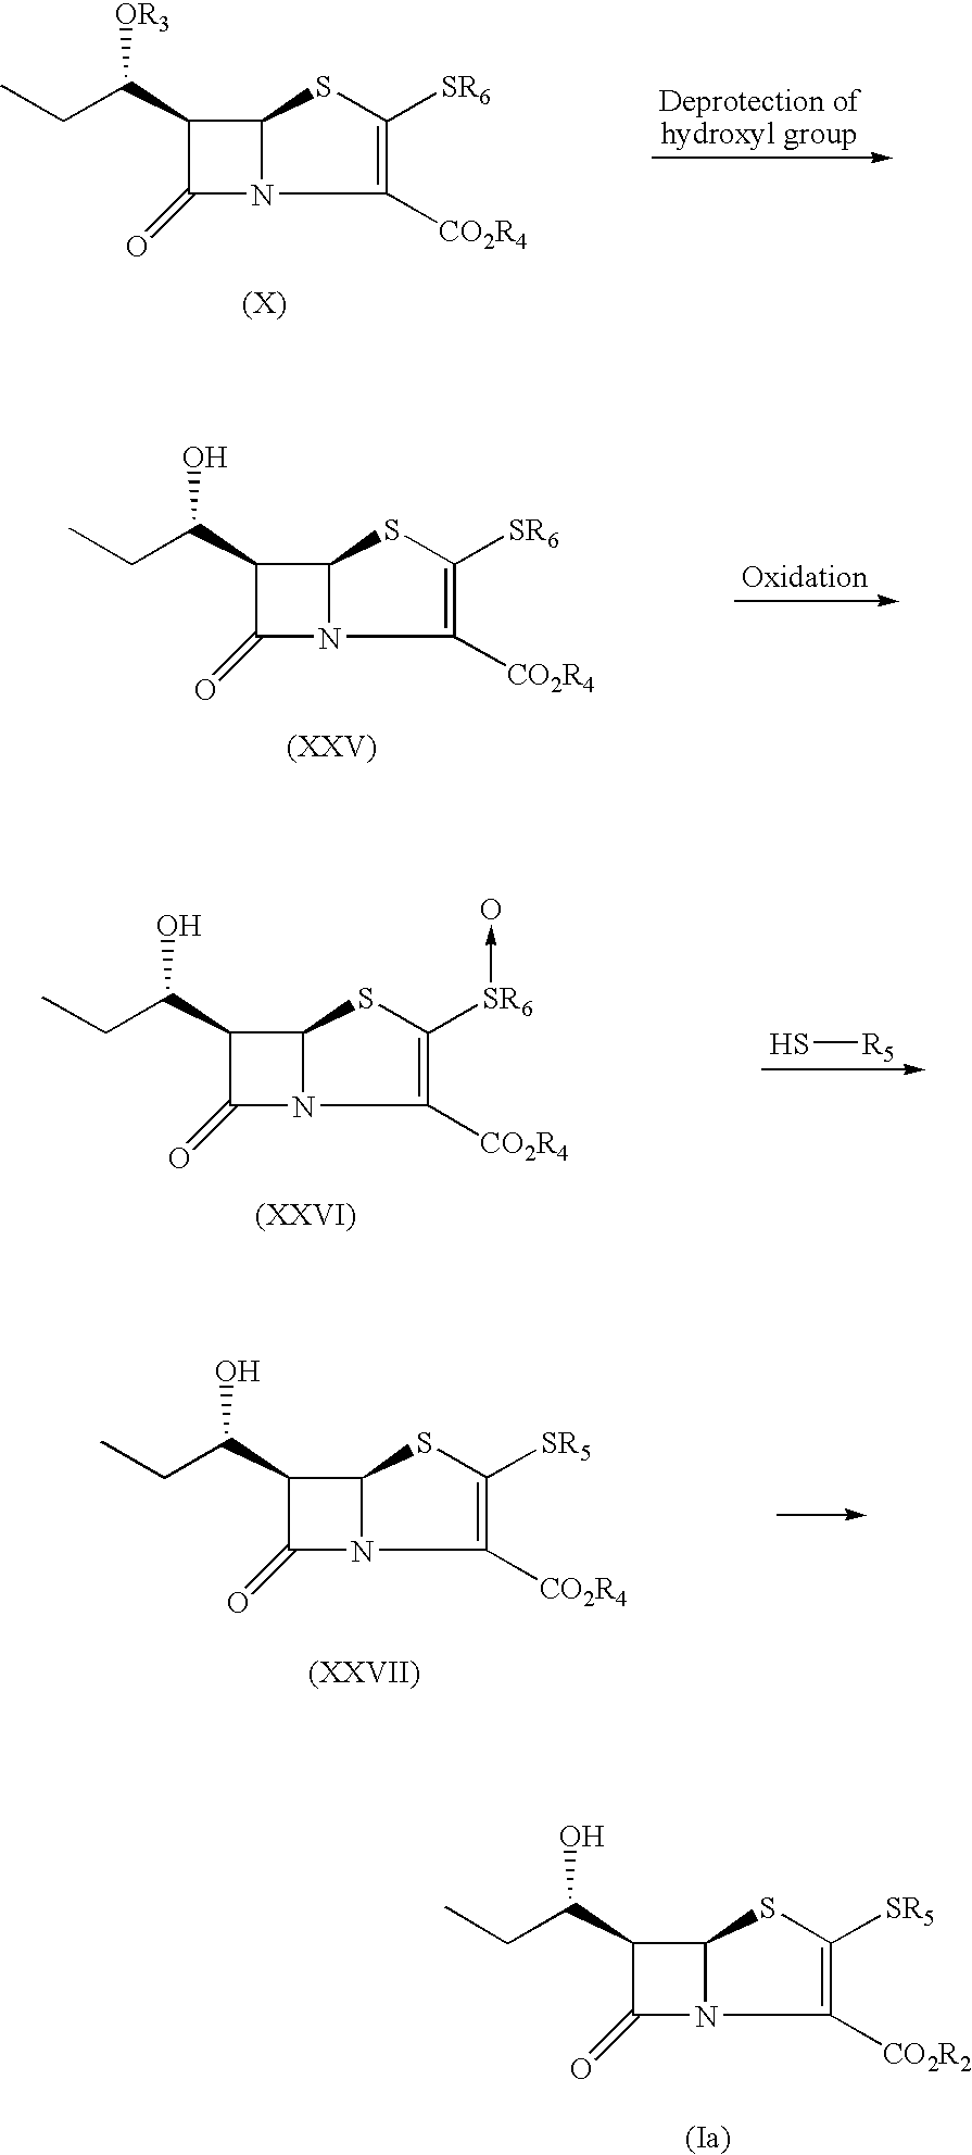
C1(C(CC)[OR3])C(=O)N2C1SC([SR6])=C2[CO2R4].C1(C(CC)O)C(=O)N2C1SC([SR6])=C2[CO2R4].C1(C(CC)O)C(=O)N2C1SC([SR6]->O)=C2[CO2R4].S[R5].C1(C(CC)O)C(=O)N2C1SC([SR5])=C2[CO2R4].C1(C(CC)O)C(=O)N2C1SC([SR5])=C2[CO2R2]
